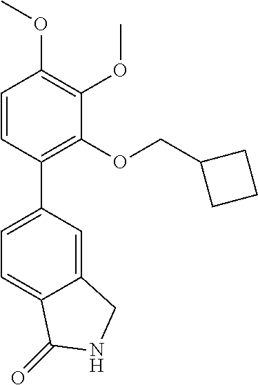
C12=CC(C3=C(OCC4CCC4)C(OC)=C(OC)C=C3)=CC=C1C(=O)NC2
